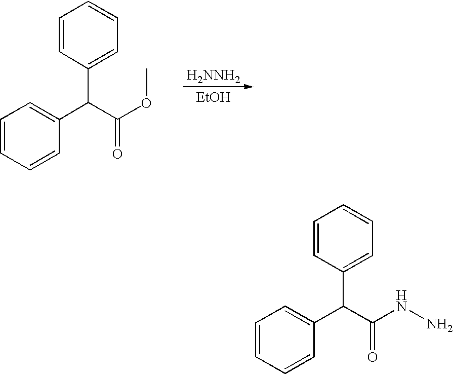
[H2NNH2].[EtOH].C1=CC=CC(C(C(OC)=O)C2=CC=CC=C2)=C1.C1=CC=CC(C(C(NN)=O)C2=CC=CC=C2)=C1
